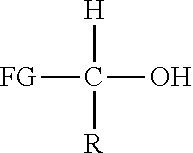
[FG]C([H])(O)[R]
